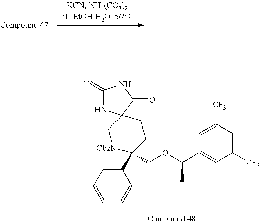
C1=CC=CC(C2(COC(C3=CC([CF3])=CC([CF3])=C3)C)CCC3(C[CbzN]2)NC(=O)NC3=O)=C1
